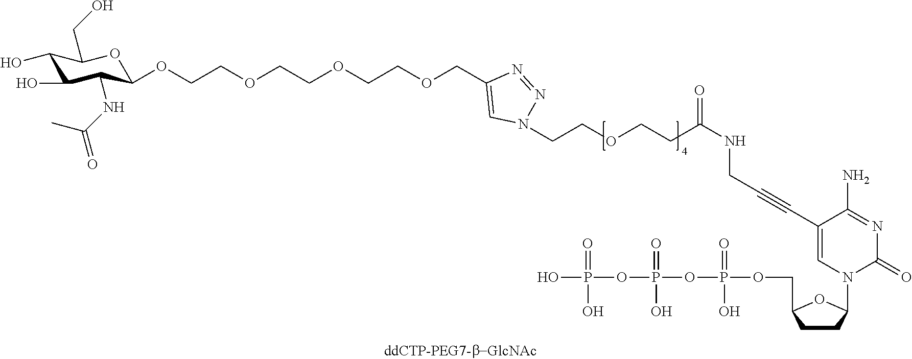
OP(O)(=O)OP(=O)(OP(=O)(OCC1CCC(N2C(=O)N=C(N)C(C#CCNC(CCOCCN3N=NC(COCCOCCOCCOC4OC(CO)C(O)C(O)C4NC(C)=O)=C3)=O)=C2)O1)O)O
